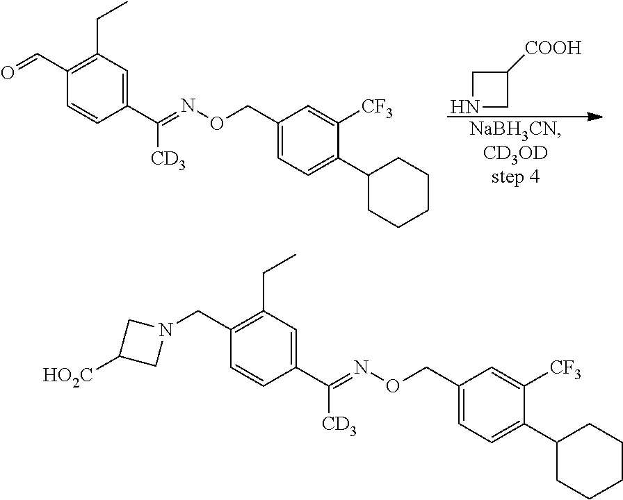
C1(CON=C([CD3])C2=CC(CC)=C(C=O)C=C2)=CC=C(C2CCCCC2)C([CF3])=C1.C1NCC1[COOH].C1(CON=C([CD3])C2=CC(CC)=C(CN3CC([HO2C])C3)C=C2)=CC=C(C2CCCCC2)C([CF3])=C1
